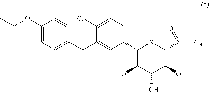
C1(OCC)=CC=C(CC2=CC(C3C(O)C(O)C(O)C(S([R1A])=O)[X]3)=CC=C2Cl)C=C1
